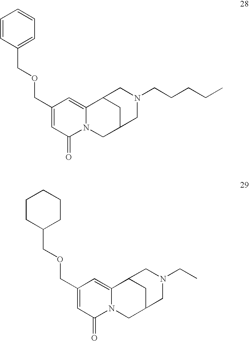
C1(COCC2=CC=CC=C2)=CC(=O)N2C(=C1)C1CC(C2)CN(CCCCC)C1.C1(COCC2CCCCC2)=CC(=O)N2C(=C1)C1CC(C2)CN(CC)C1
